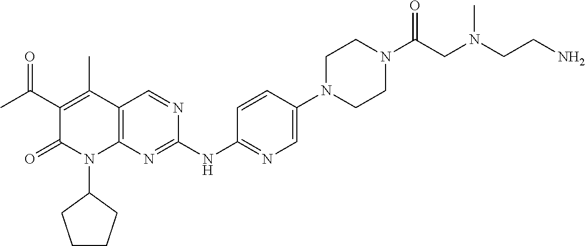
C1(=O)C(C(C)=O)=C(C)C2=C(N1C1CCCC1)N=C(NC1=NC=C(N3CCN(C(CN(CCN)C)=O)CC3)C=C1)N=C2
